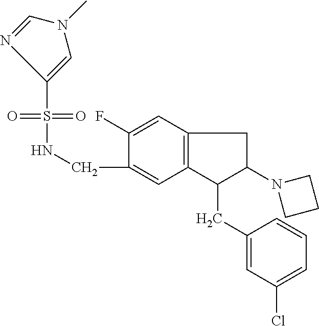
O=S(=O)(C1=CN(C)C=N1)NCC1=CC2=C(C=C1F)CC(N1CCC1)C2CC1=CC(Cl)=CC=C1
